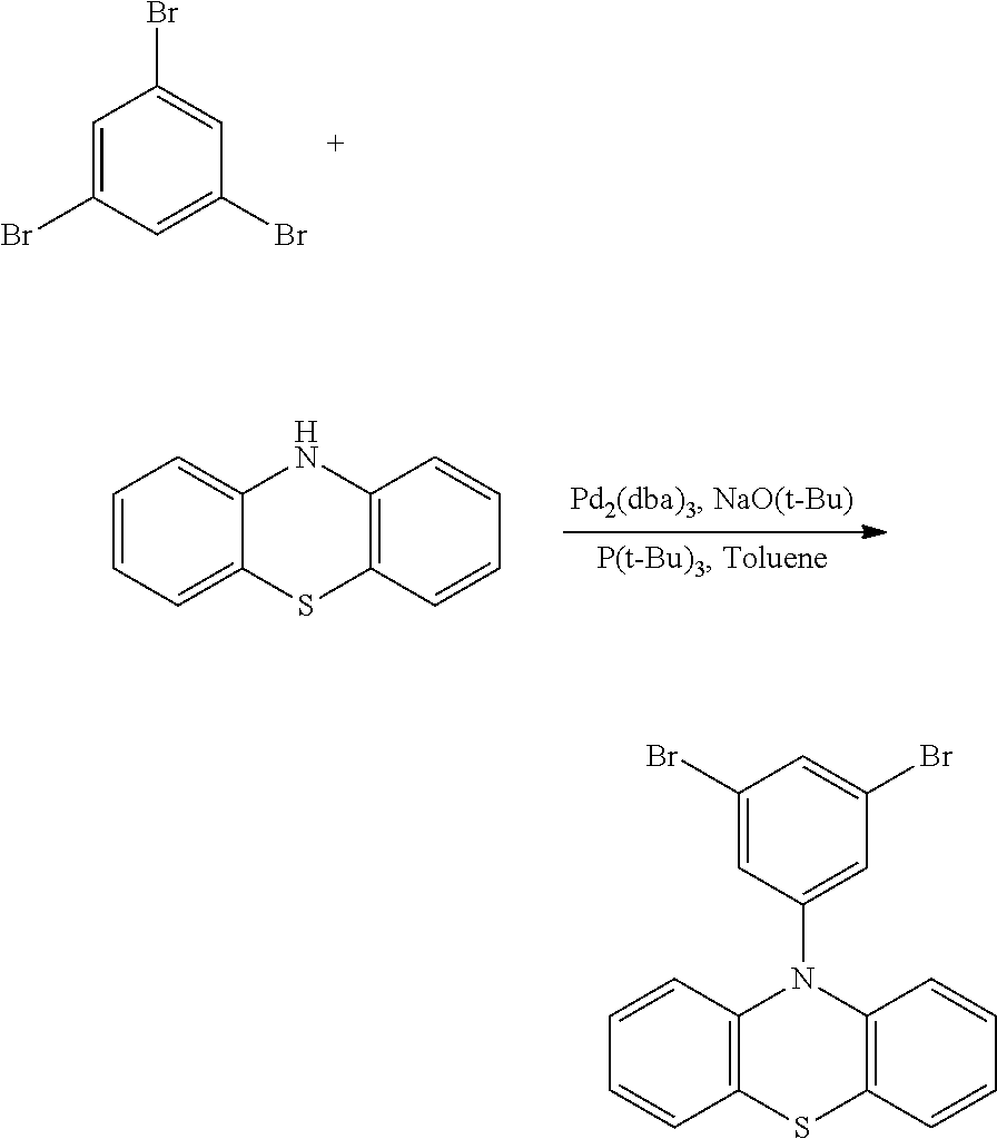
C1=CC=C2C(=C1)NC1=C(S2)C=CC=C1.C1=C(Br)C=C(Br)C=C1Br.C1=CC2=C(C=C1)SC1=C(N2C2=CC(Br)=CC(Br)=C2)C=CC=C1
